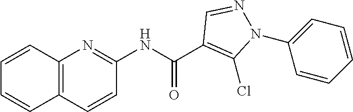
C12=C(C=CC(NC(C3=C(Cl)N(C4=CC=CC=C4)N=C3)=O)=N1)C=CC=C2
